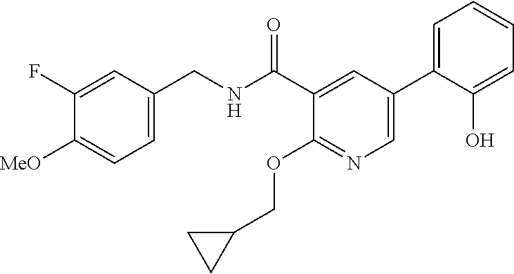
C1=C(CNC(C2=CC(C3=CC=CC=C3O)=CN=C2OCC2CC2)=O)C=C(F)C([MeO])=C1
